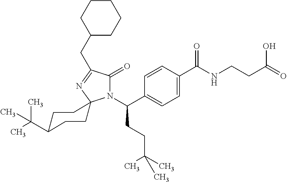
C1=C(C(=O)NCCC(=O)O)C=CC(C(N2C(=O)C(CC3CCCCC3)=NC23CCC(C(C)(C)C)CC3)CCC(C)(C)C)=C1
